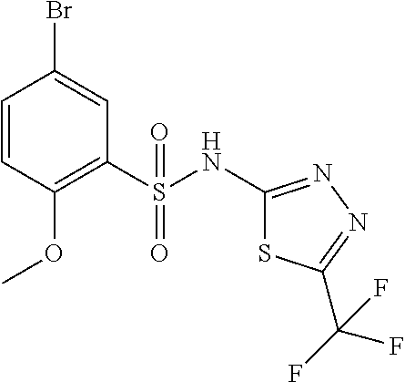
C1(NS(C2=C(OC)C=CC(Br)=C2)(=O)=O)=NN=C(C(F)(F)F)S1
